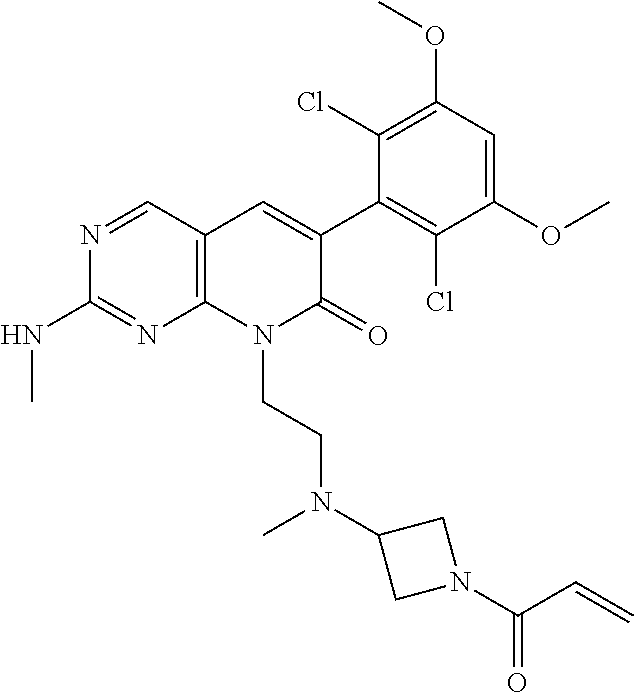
C1(NC)=NC2=C(C=N1)C=C(C1=C(Cl)C(OC)=CC(OC)=C1Cl)C(=O)N2CCN(C1CN(C(C=C)=O)C1)C
